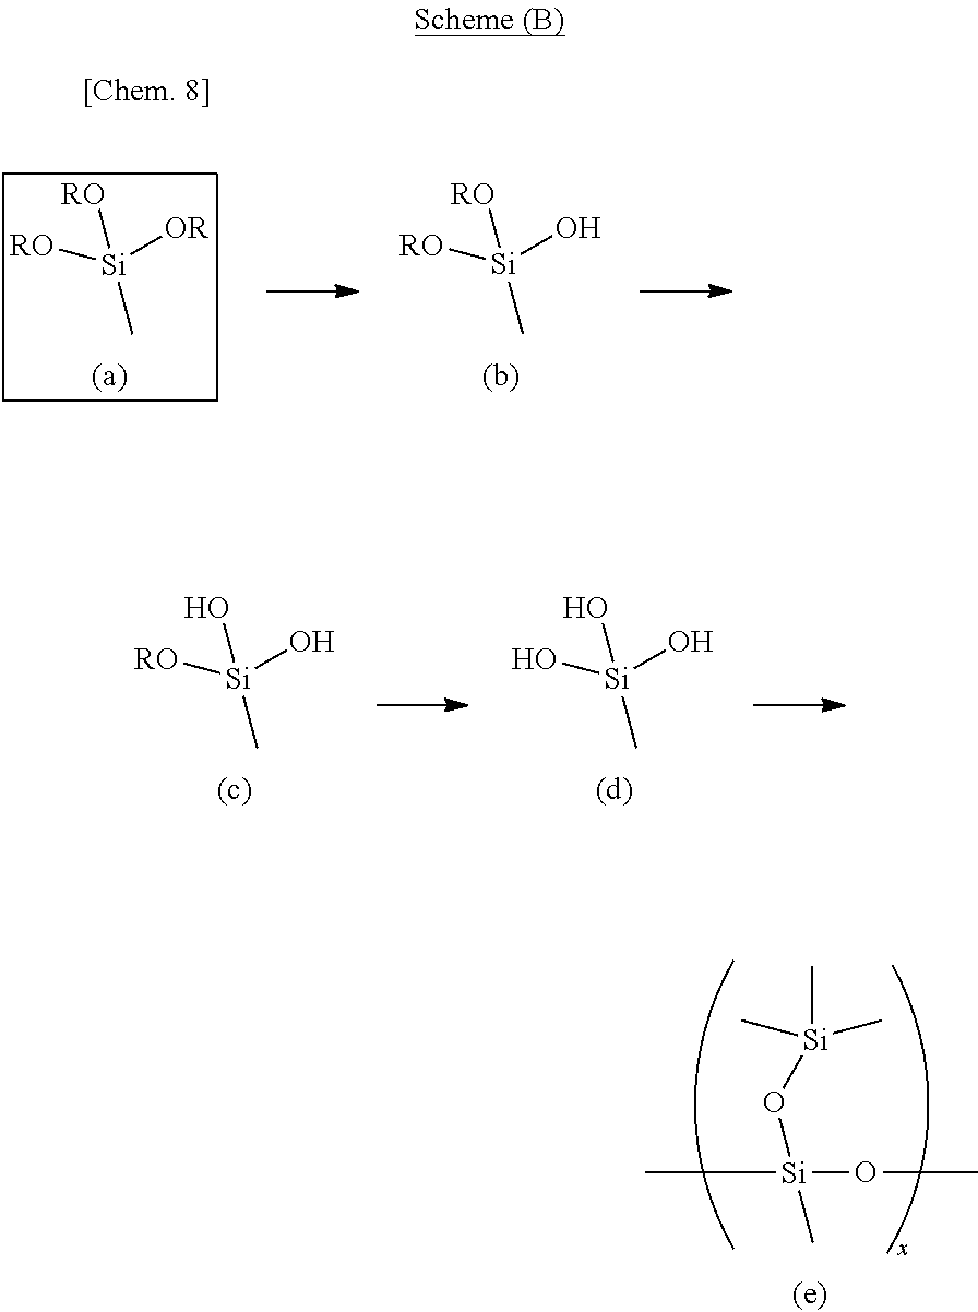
C[Si](OC)(O[Si](C)(C)C)C.[RO][Si]([OR])([RO])C.[RO][Si](O)([RO])C.[RO][Si](O)(O)C.O[Si](O)(O)C
